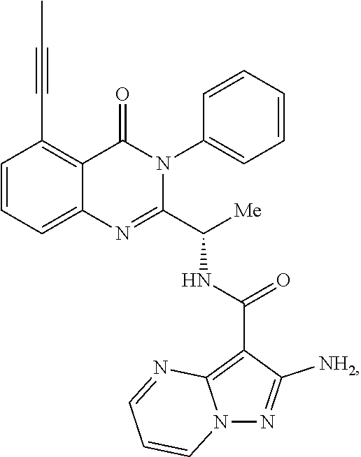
C1=CC=C2C(=C1C#CC)C(=O)N(C1=CC=CC=C1)C(C([Me])NC(=O)C1=C3N(N=C1N)C=CC=N3)=N2
